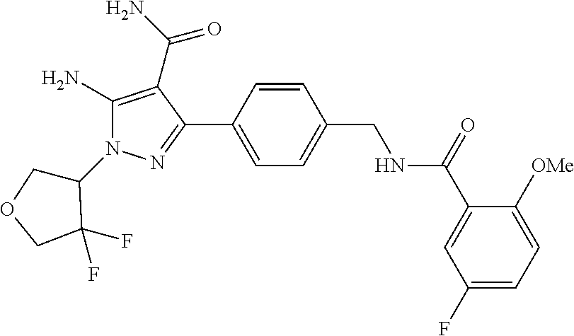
C1=CC(C2=NN(C3COCC3(F)F)C(N)=C2C(N)=O)=CC=C1CNC(C1=CC(F)=CC=C1[OMe])=O
